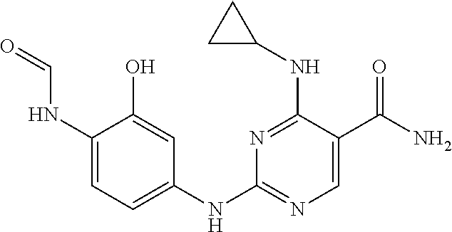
C1(NC2=CC=C(NC=O)C(O)=C2)=NC=C(C(N)=O)C(NC2CC2)=N1
